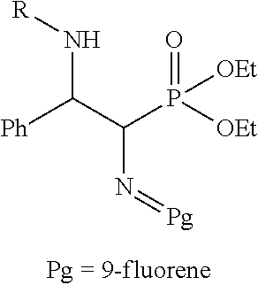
[R]NC(C(P([OEt])(=O)[OEt])N=[Pg])[Ph]
